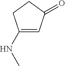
C1(NC)=CC(=O)CC1
